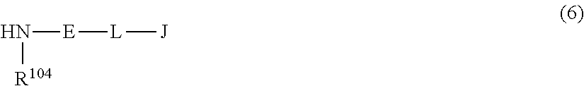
N([E][L][J])[R104]
